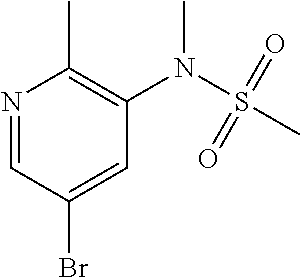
N1=CC(Br)=CC(N(S(=O)(=O)C)C)=C1C
